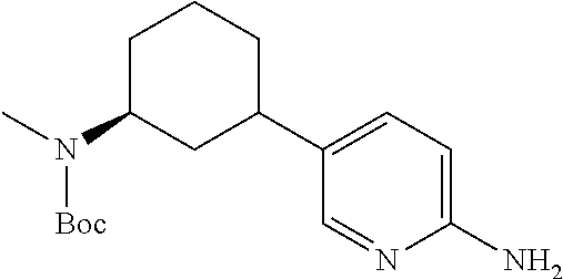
C1(N)=CC=C(C2CCCC(N(C)[Boc])C2)C=N1
